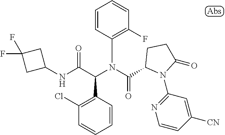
N(C(C(N(C(=O)C1N(C2=NC=CC([CN])=C2)C(=O)CC1)C1=C(F)C=CC=C1)C1=C(Cl)C=CC=C1)=O)C1CC(F)(F)C1
